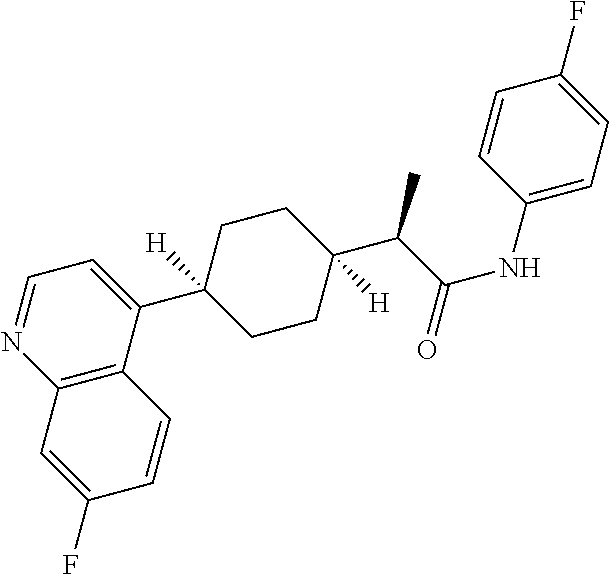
C12=C(C(C3([H])CCC(C(C(NC4=CC=C(F)C=C4)=O)C)([H])CC3)=CC=N1)C=CC(F)=C2
